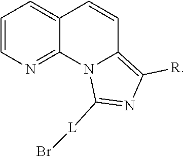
C1=CN=C2C(=C1)C=CC1=C([R])N=C([L]Br)N21
